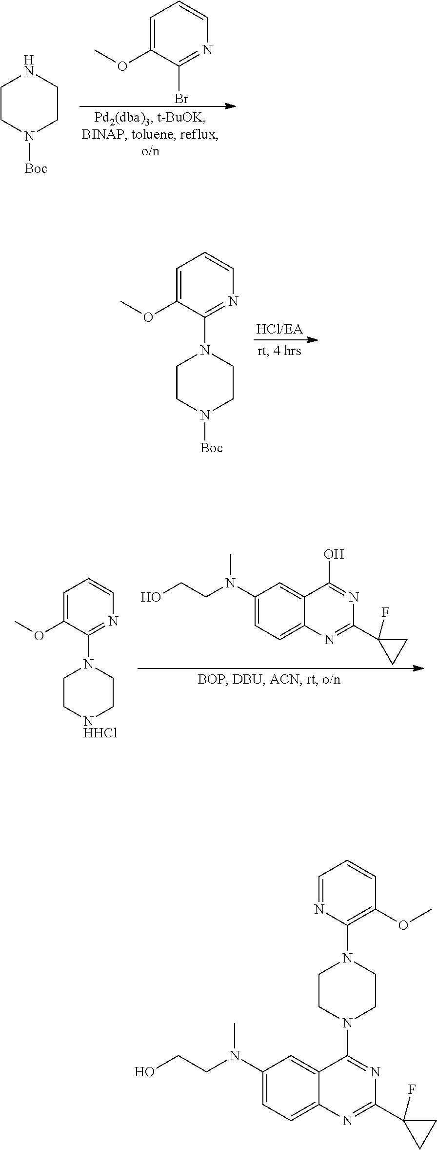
C1=C(OC)C(Br)=NC=C1.C1CN([Boc])CCN1.C1CN([Boc])CCN1C1=NC=CC=C1OC.C1(N(CCO)C)=CC=C2C(=C1)C(O)=NC(C1(F)CC1)=N2.C1C[NHHCl]CCN1C1=NC=CC=C1OC.C1(N(CCO)C)=CC=C2C(=C1)C(N1CCN(C3=C(OC)C=CC=N3)CC1)=NC(C1(F)CC1)=N2
